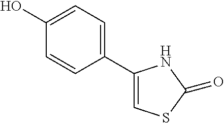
C1(O)=CC=C(C2=CSC(=O)N2)C=C1
